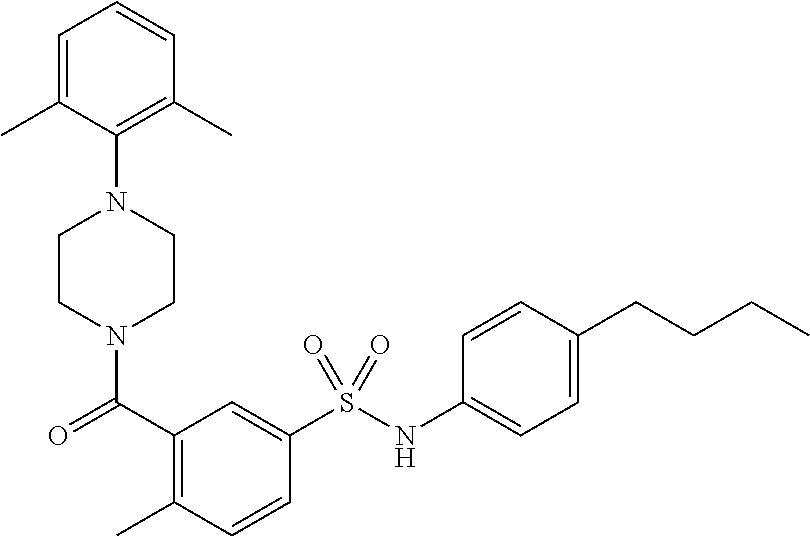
C1CN(C(=O)C2=C(C)C=CC(S(NC3=CC=C(CCCC)C=C3)(=O)=O)=C2)CCN1C1=C(C)C=CC=C1C
